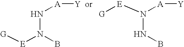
BN([E][G])N[A][Y].BNN([A][Y])[E][G]
